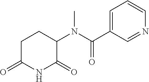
C1C(=O)NC(=O)C(N(C(C2=CC=CN=C2)=O)C)C1
